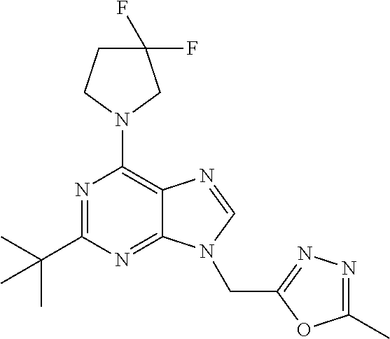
C1(C(C)(C)C)=NC(N2CC(F)(F)CC2)=C2C(=N1)N(CC1=NN=C(C)O1)C=N2
